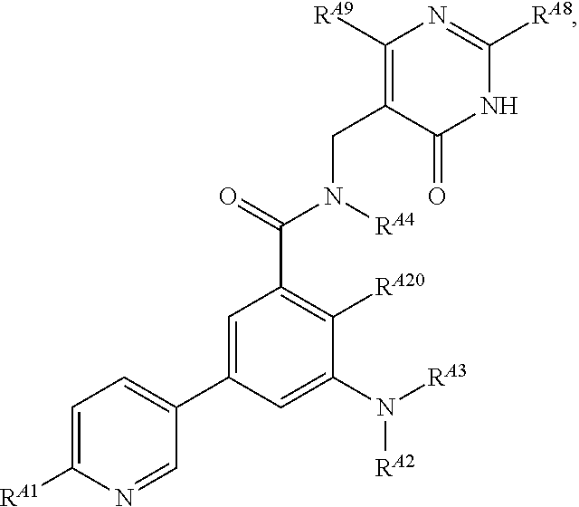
C1([RA9])=C(CN(C(C2=C([RA20])C(N([RA3])[RA2])=CC(C3=CC=C([RA1])N=C3)=C2)=O)[RA4])C(=O)NC([RA8])=N1
